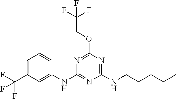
C1=CC(NC2=NC(NCCCCC)=NC(OCC(F)(F)F)=N2)=CC(C(F)(F)F)=C1
